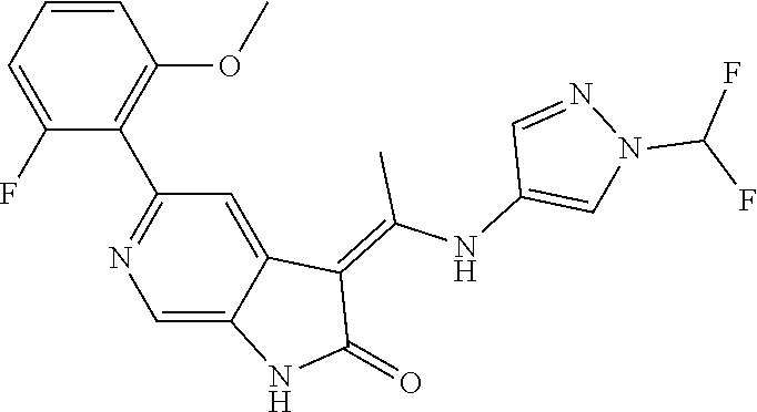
C1=CC=C(F)C(C2=NC=C3C(=C2)C(=C(NC2=CN(C(F)F)N=C2)C)C(=O)N3)=C1OC
